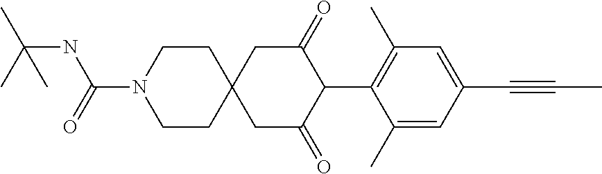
C1CN(C(=O)NC(C)(C)C)CCC12CC(=O)C(C1=C(C)C=C(C#CC)C=C1C)C(=O)C2
